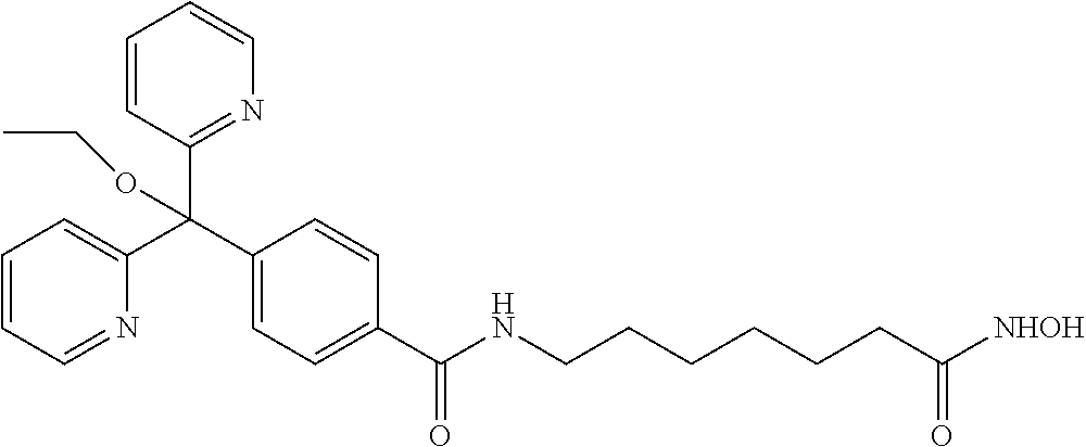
C1=CC=C(C(C2=CC=C(C(NCCCCCCC([NHOH])=O)=O)C=C2)(C2=NC=CC=C2)OCC)N=C1
